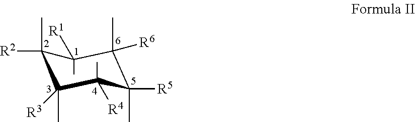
C1(C)([R2])C(C)([R3])C(C)([R4])C([R5])(C)C(C)([R6])C1(C)[R1]
